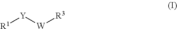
[R1][Y][W][R3]
